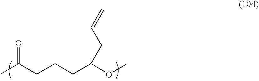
CC(CCCC(OC)CC=C)=O
